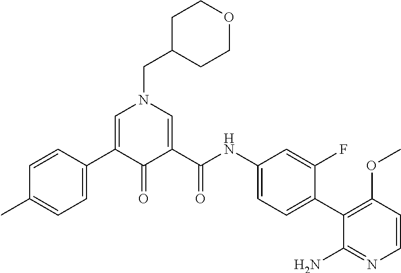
C1C(CN2C=C(C3=CC=C(C)C=C3)C(=O)C(C(NC3=CC=C(C4=C(OC)C=CN=C4N)C(F)=C3)=O)=C2)CCOC1
